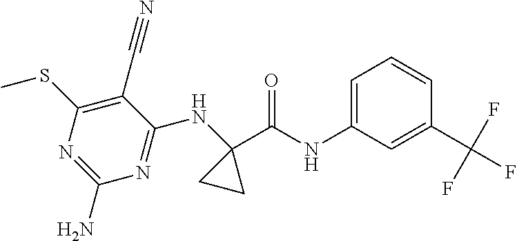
C1(C#N)=C(SC)N=C(N)N=C1NC1(C(NC2=CC=CC(C(F)(F)F)=C2)=O)CC1
